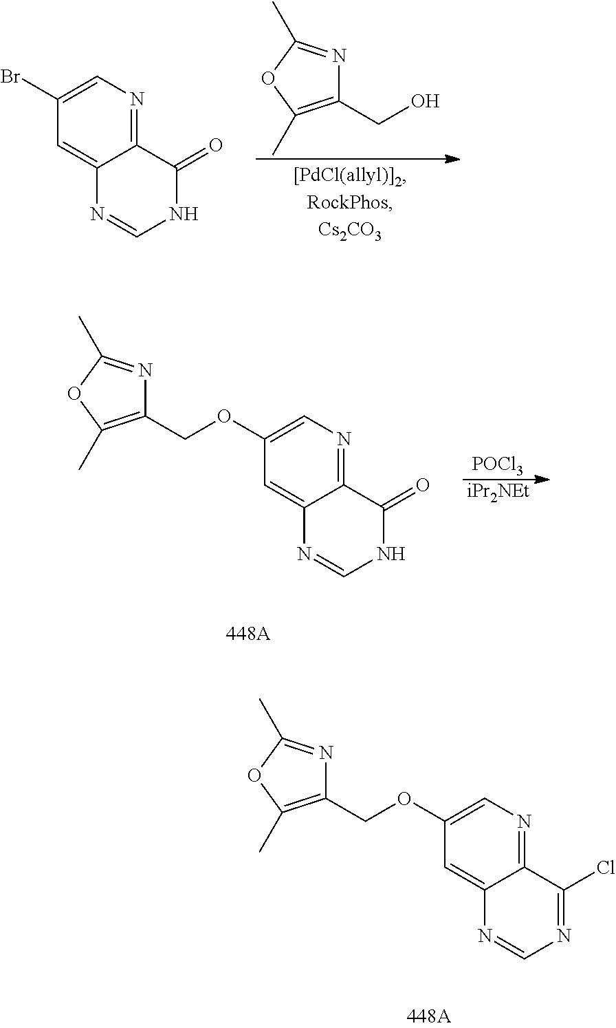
C1(CO)=C(C)OC(C)=N1.C1(Br)=CN=C2C(=C1)N=CNC2=O.[POCl3].[iPr2NEt].C1(OCC2=C(C)OC(C)=N2)=CN=C2C(=C1)N=CNC2=O.C1(OCC2=C(C)OC(C)=N2)=CN=C2C(=C1)N=CN=C2Cl
